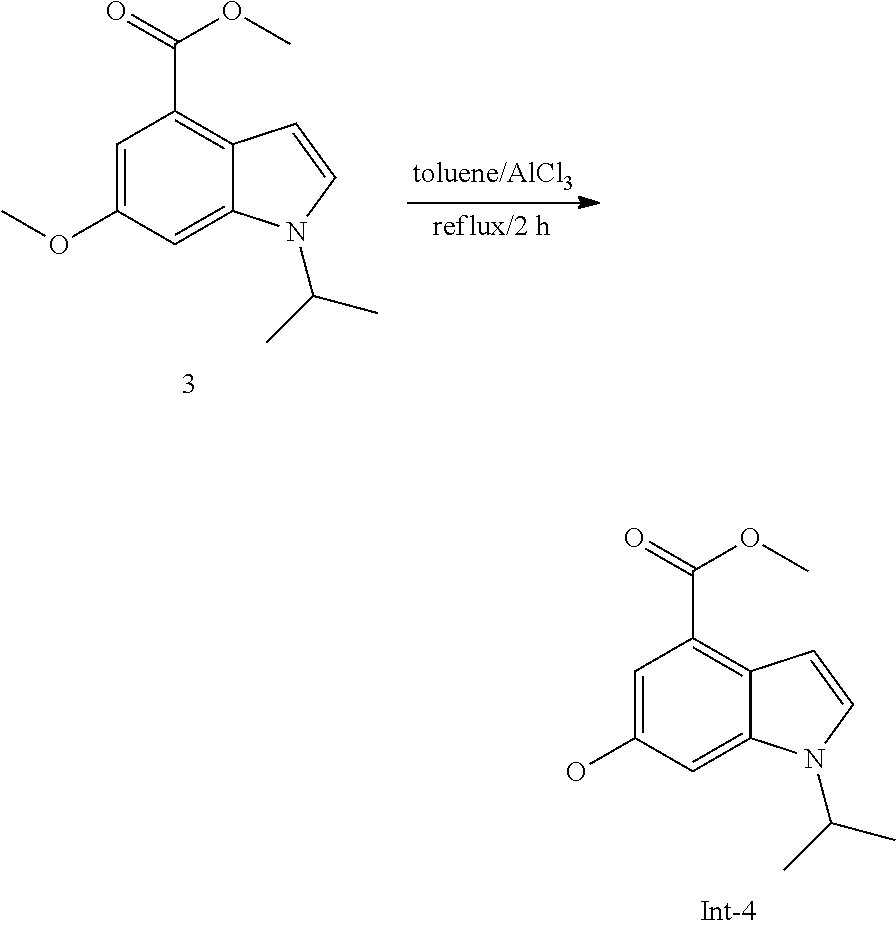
C1=C(O)C=C2C(=C1C(=O)OC)C=CN2C(C)C.C1=C(OC)C=C2C(=C1C(=O)OC)C=CN2C(C)C
